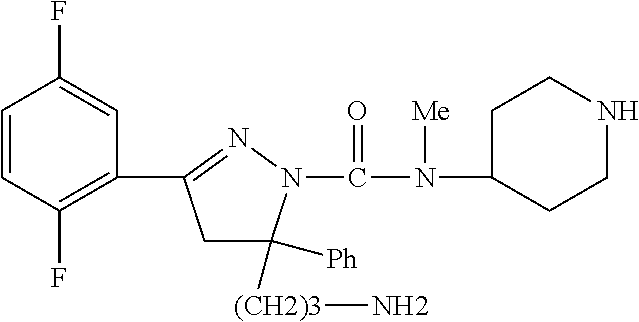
C1=CC(F)=C(C2=NN(C(N([Me])C3CCNCC3)=O)C([Ph])([(CH2)3]N)C2)C=C1F
